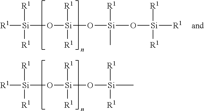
[R1][Si](O[Si](O[Si](C)([R1])[R1])([R1])[R1])([R1])[R1].[R1][Si](O[Si](O[Si](O[Si]([R1])([R1])[R1])([R1])C)([R1])[R1])([R1])[R1]
